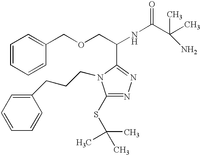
C1=CC=CC(COCC(NC(=O)C(C)(N)C)C2=NN=C(SC(C)(C)C)N2CCCC2=CC=CC=C2)=C1
